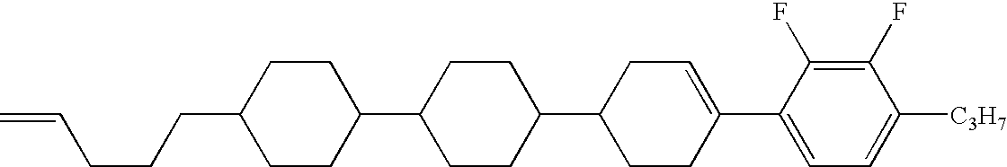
C1(F)=C(F)C(C2=CCC(C3CCC(C4CCC(CCCC=C)CC4)CC3)CC2)=CC=C1[C3H7]
